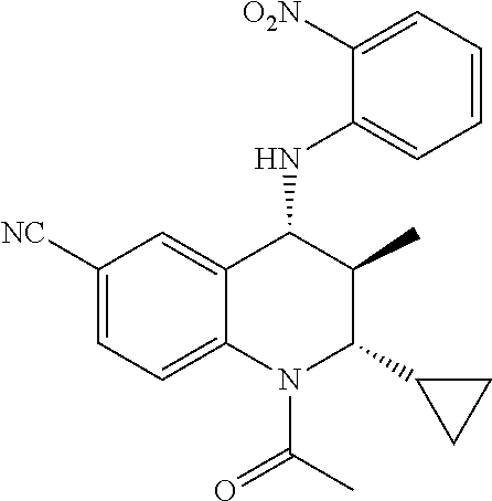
C1([NC])=CC=C2C(=C1)C(NC1=CC=CC=C1[O2N])C(C)C(C1CC1)N2C(C)=O
